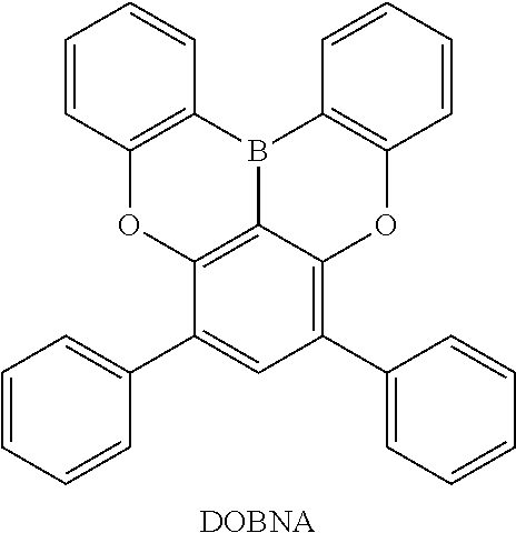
C1=CC2=C(C=C1)B1C3=C(O2)C(C2=CC=CC=C2)=CC(C2=CC=CC=C2)=C3OC2=C1C=CC=C2.[DOBNA]
